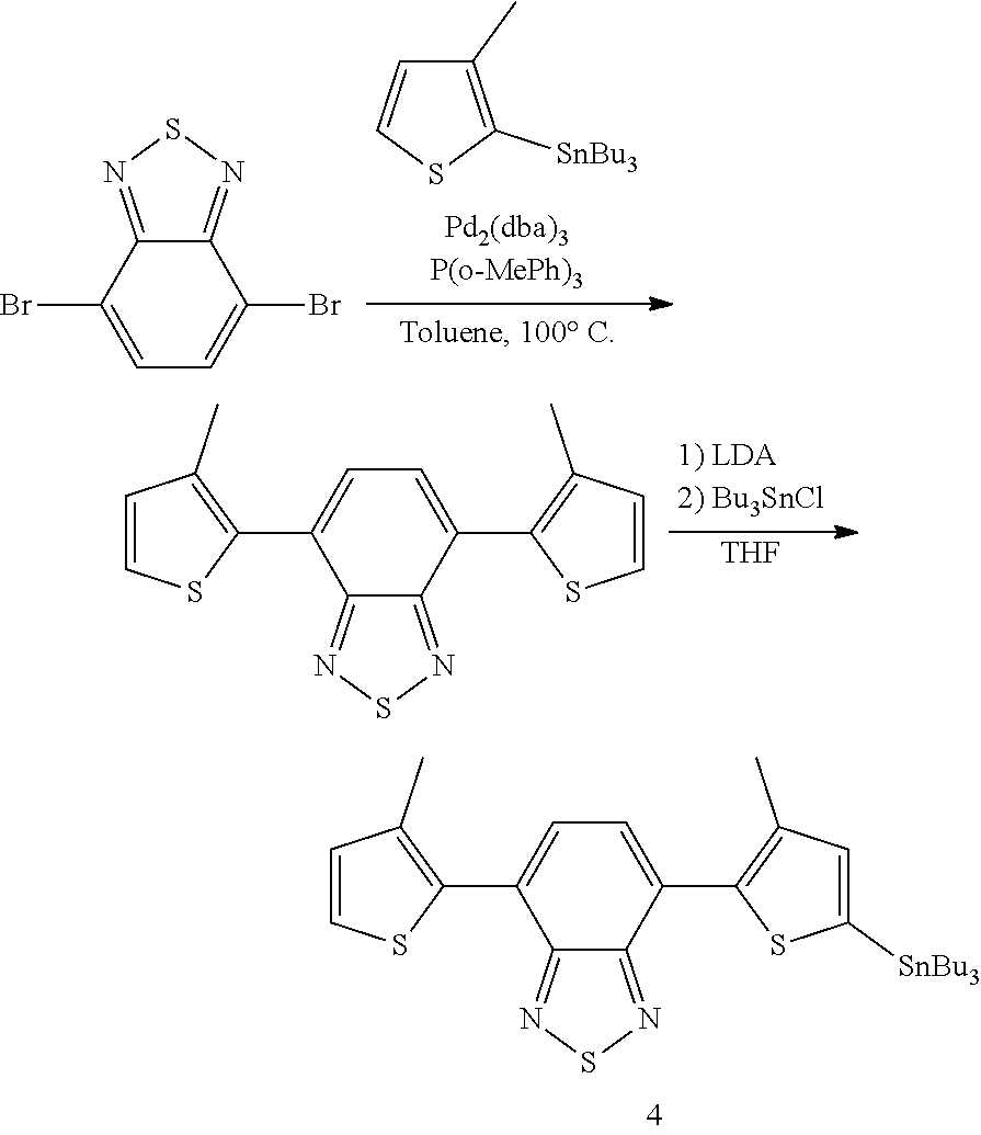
C1(C)=C([SnBu3])SC=C1.C12=NSN=C1C(Br)=CC=C2Br.[THF].C12=NSN=C1C(C1=C(C)C=CS1)=CC=C2C1=C(C)C=CS1.C12=NSN=C1C(C1=C(C)C=C([SnBu3])S1)=CC=C2C1=C(C)C=CS1
